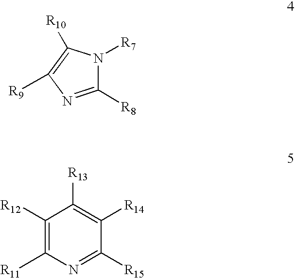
C1([R8])=NC([R9])=C([R10])N1[R7].C1([R12])=C([R11])N=C([R15])C([R14])=C1[R13]
